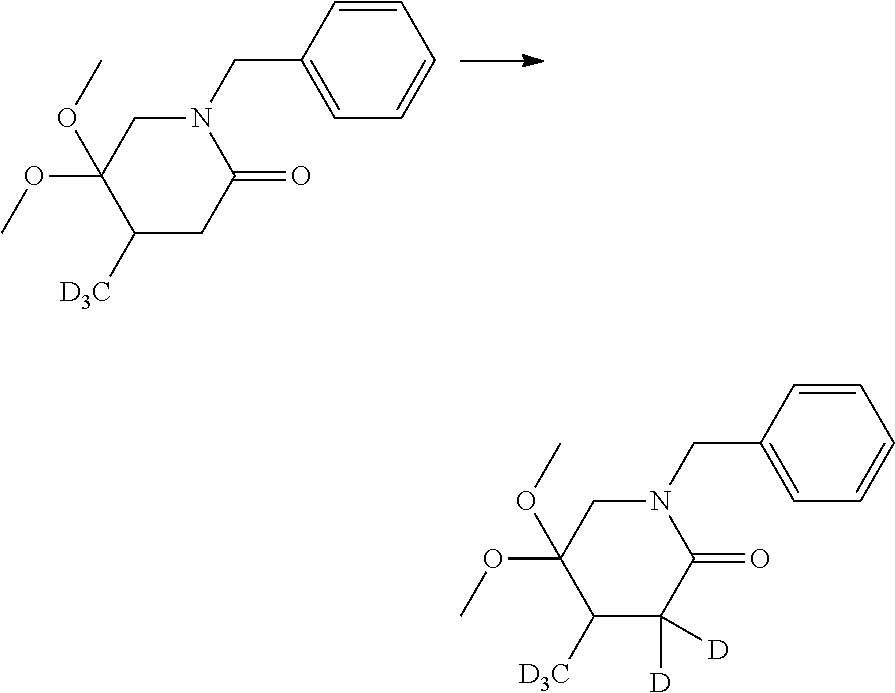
N1(CC2=CC=CC=C2)CC(OC)(OC)C([D3C])C([D])([D])C1=O.N1(CC2=CC=CC=C2)CC(OC)(OC)C([D3C])CC1=O
